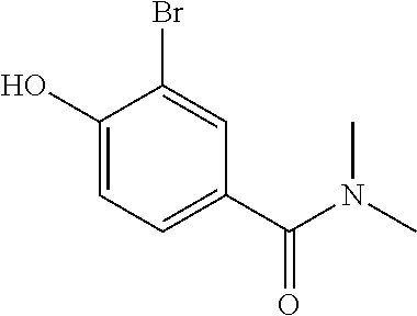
C1(O)=CC=C(C(N(C)C)=O)C=C1Br
